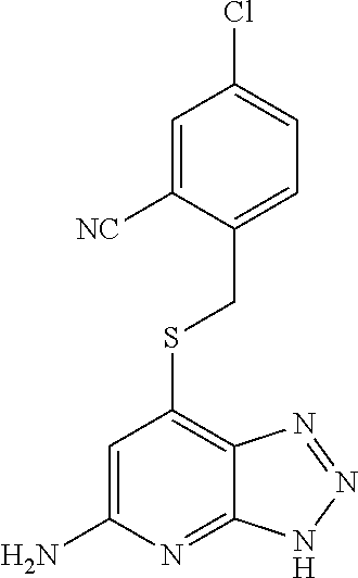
S(C1=C2C(=NC(N)=C1)NN=N2)CC1=CC=C(Cl)C=C1[NC]
